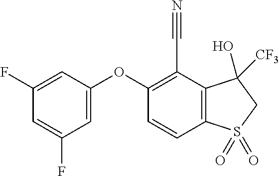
C1(F)=CC(OC2=C(C#N)C3=C(C=C2)S(=O)(=O)CC3([CF3])O)=CC(F)=C1
